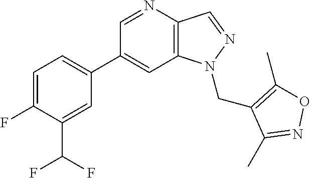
C1(C2=CC=C(F)C(C(F)F)=C2)=CC2=C(C=NN2CC2=C(C)ON=C2C)N=C1
